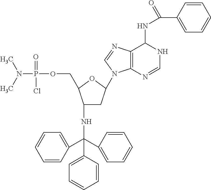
CN(C)P(OCC1C(NC(C2=CC=CC=C2)(C2=CC=CC=C2)C2=CC=CC=C2)CC(N2C3=C(C(NC(C4=CC=CC=C4)=O)NC=N3)N=C2)O1)(=O)Cl
